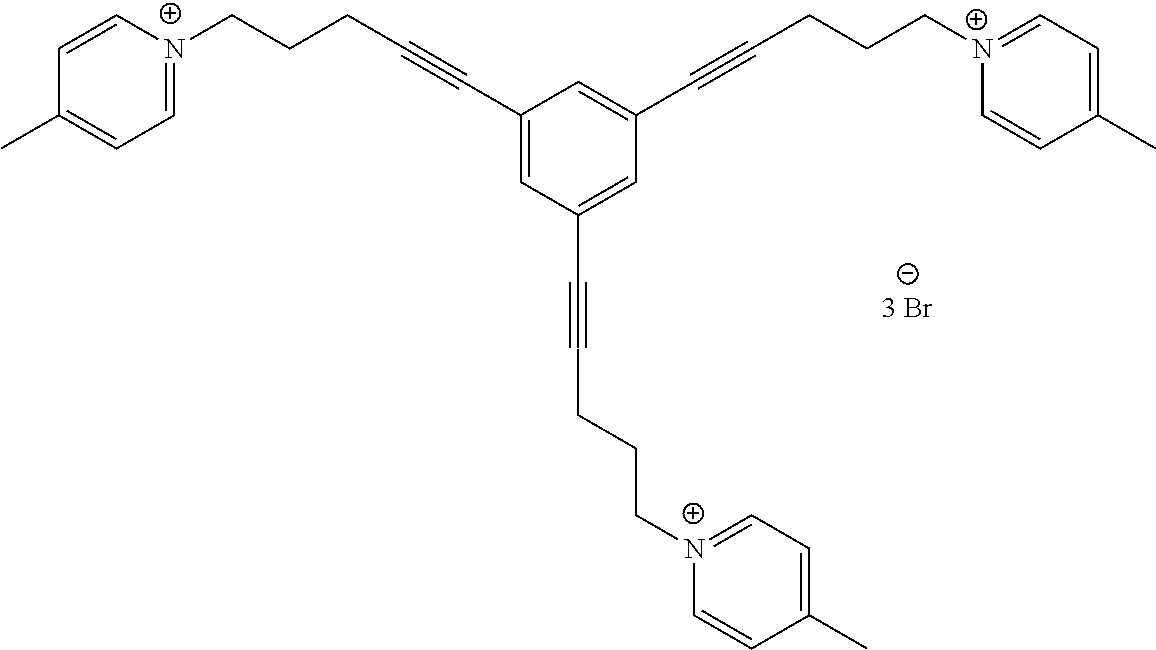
C1=[N+](CCCC#CC2=CC(C#CCCC[N+]3=CC=C(C)C=C3)=CC(C#CCCC[N+]3=CC=C(C)C=C3)=C2)C=CC(C)=C1
